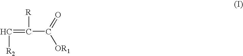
C(=C(C([OR1])=O)[R])[R2]
